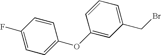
C1=C(F)C=CC(OC2=CC(CBr)=CC=C2)=C1
